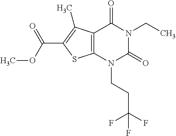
C12=C(N(CCC(F)(F)F)C(=O)N(CC)C1=O)SC(C(OC)=O)=C2C
